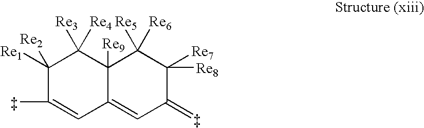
C1([Re1])([Re2])C(C)=CC2=CC(=C)C([Re7])([Re8])C([Re5])([Re6])C2([Re9])C1([Re3])[Re4]
